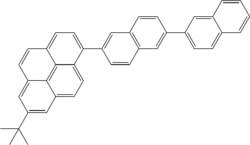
C12=C3C4=CC(C(C)(C)C)=CC3=CC=C1C(C1=CC3=C(C=C1)C=C(C1=CC=C5C(=C1)C=CC=C5)C=C3)=CC=C2C=C4
